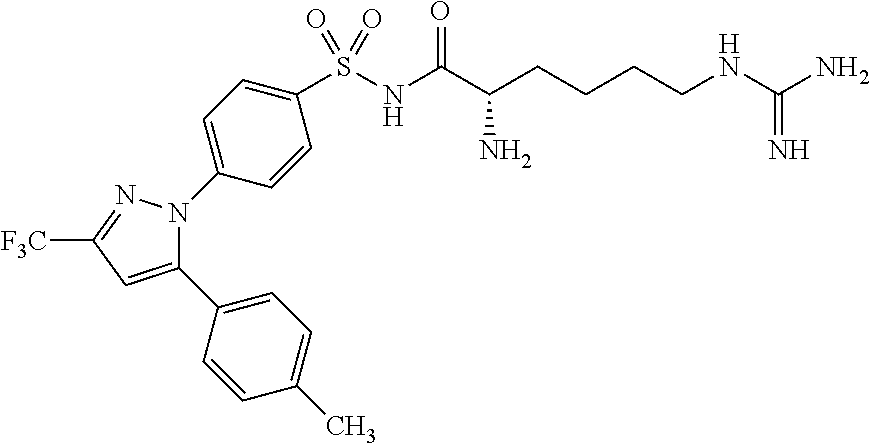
C1(C2=CC([F3C])=NN2C2=CC=C(S(NC(C(CCCCNC(=N)N)N)=O)(=O)=O)C=C2)=CC=C(C)C=C1
